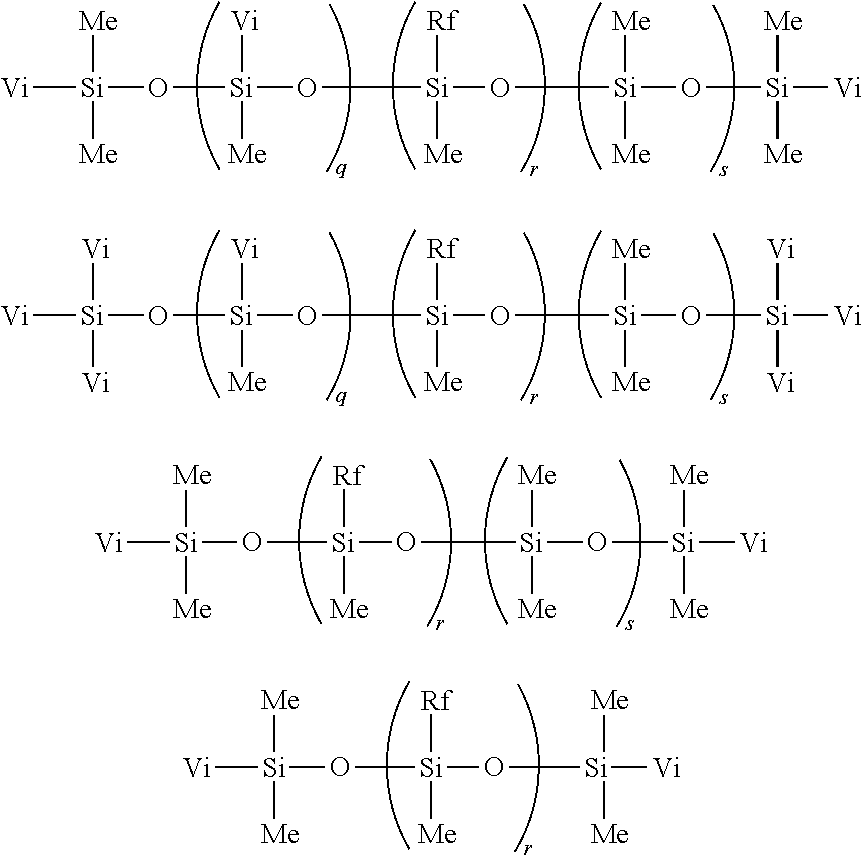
[Vi][Si]([Me])([Me])O[Si]([Vi])([Me])O[Si]([Rf])([Me])O[Si]([Me])([Me])O[Si]([Me])([Me])[Vi].[Vi][Si]([Vi])([Vi])O[Si]([Vi])([Me])O[Si]([Rf])([Me])O[Si]([Me])([Me])O[Si]([Vi])([Vi])[Vi].[Vi][Si]([Me])([Me])O[Si]([Rf])([Me])O[Si]([Me])([Me])O[Si]([Me])([Me])[Vi].[Vi][Si]([Me])([Me])O[Si]([Rf])([Me])O[Si]([Me])([Me])[Vi]
